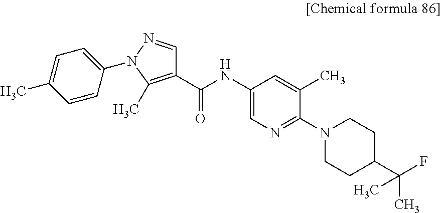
C1(C(NC2=CN=C(N3CCC(C(F)(C)C)CC3)C(C)=C2)=O)=C(C)N(C2=CC=C(C)C=C2)N=C1
